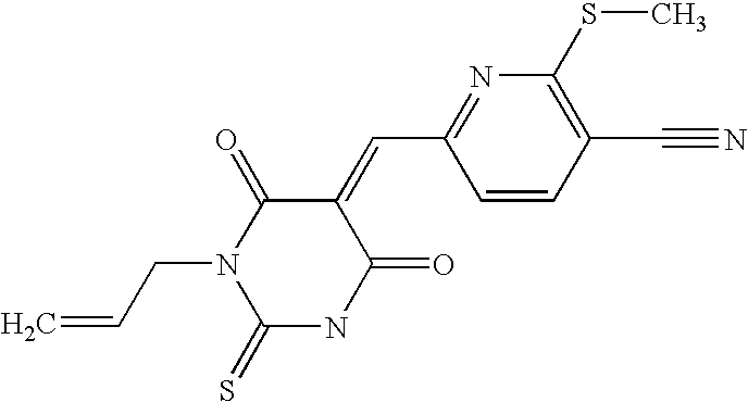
C1(=CC2=NC(SC)=C(C#N)C=C2)C(=O)N(CC=C)C(=S)NC1=O
